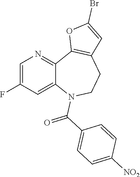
C1=C(F)C=C2C(=N1)C1=C(CCN2C(C2=CC=C([NO2])C=C2)=O)C=C(Br)O1
